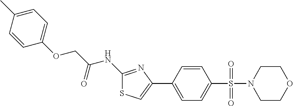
C1(NC(COC2=CC=C(C)C=C2)=O)=NC(C2=CC=C(S(=O)(=O)N3CCOCC3)C=C2)=CS1
